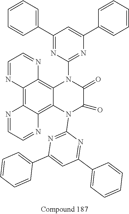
C12=C3C(=C4C(=C1N=CC=N2)N(C1=NC(C2=CC=CC=C2)=CC(C2=CC=CC=C2)=N1)C(=O)C(=O)N4C1=NC(C2=CC=CC=C2)=CC(C2=CC=CC=C2)=N1)N=CC=N3
